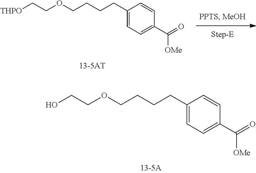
OCCOCCCCC1=CC=C(C(=O)[OMe])C=C1.[THPO]CCOCCCCC1=CC=C(C(=O)[OMe])C=C1
